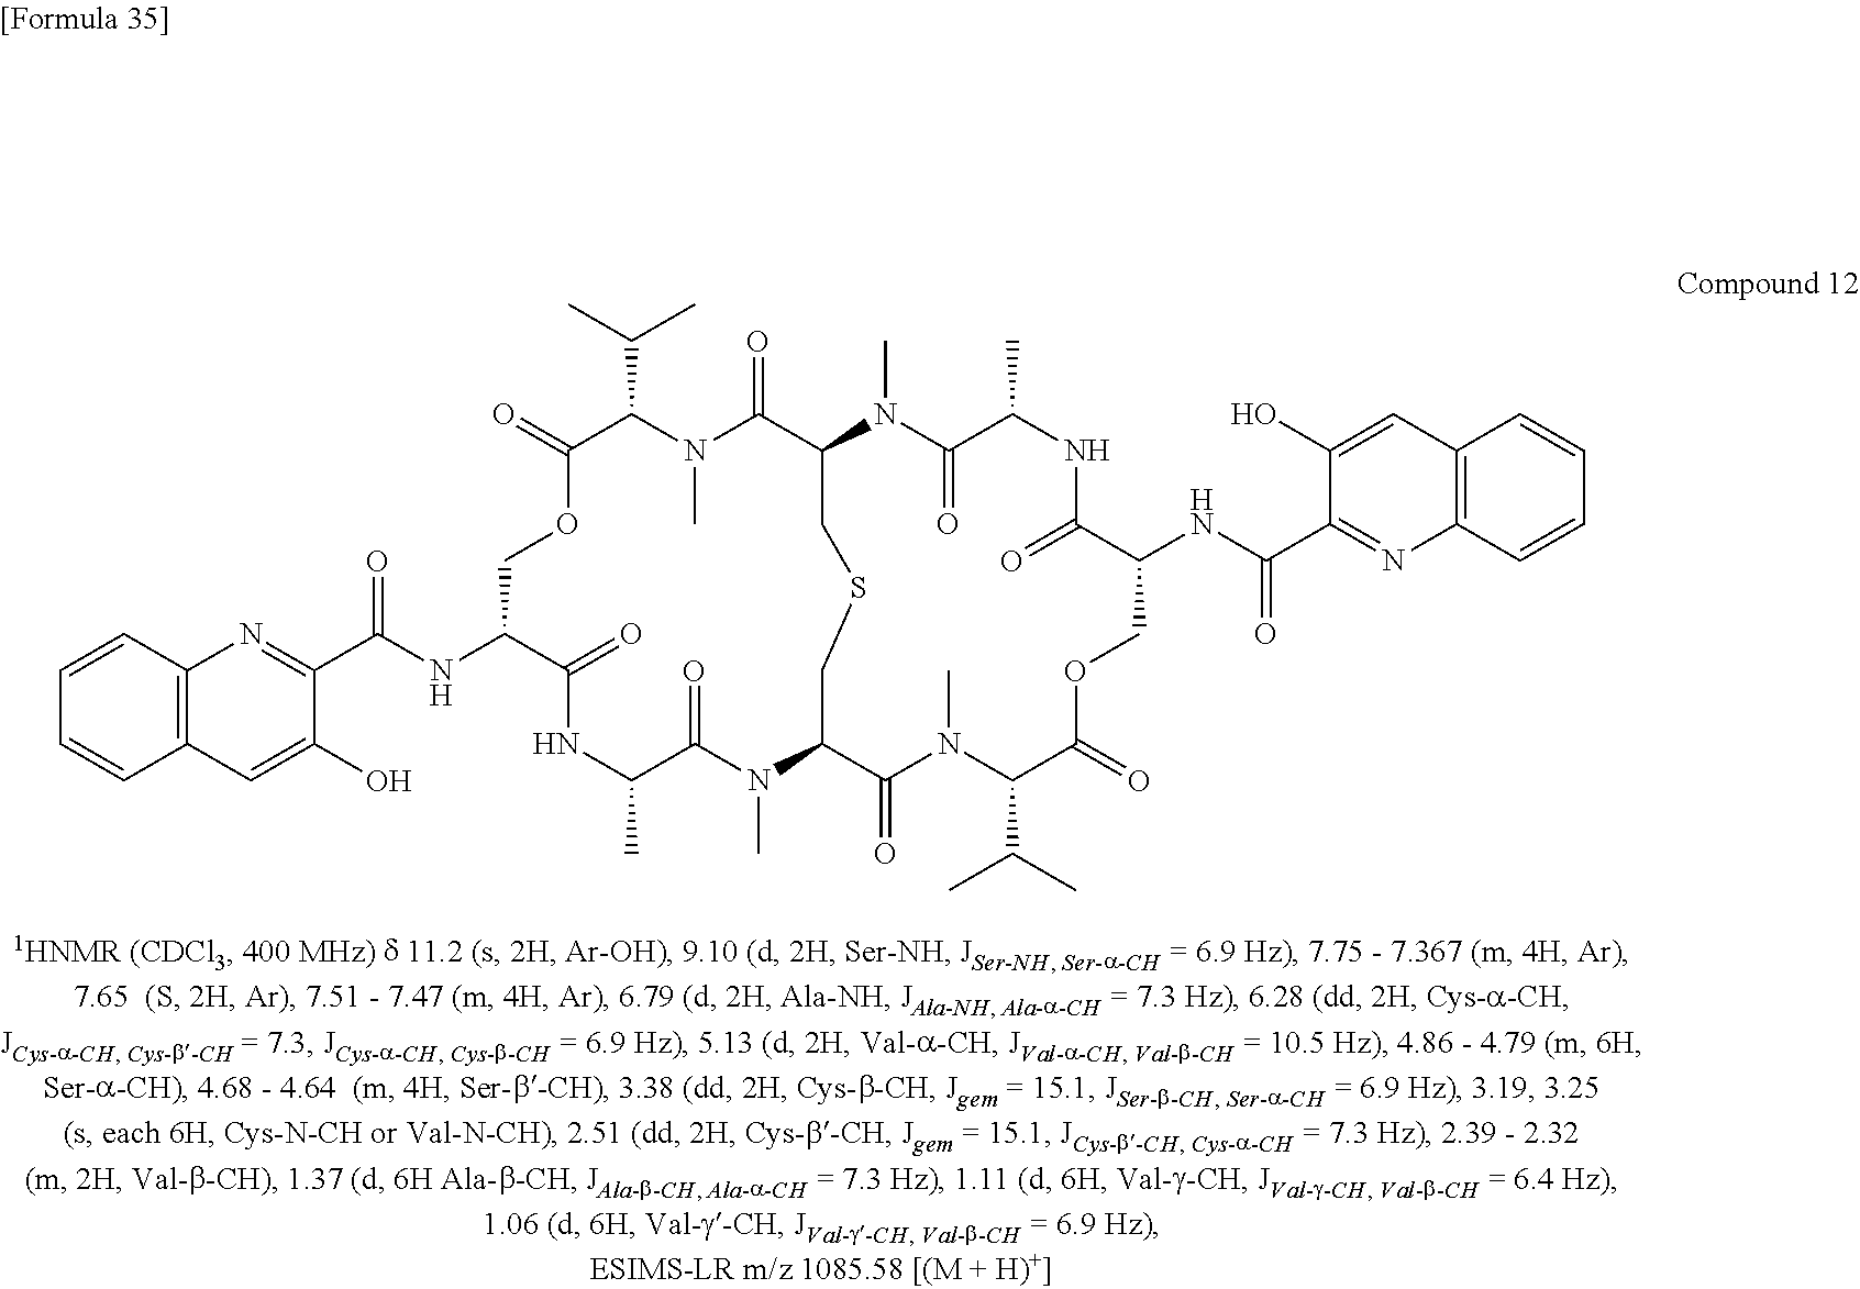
C12=C(C=CC=C1)N=C(C(NC1C(=O)NC(C)C(=O)N(C)C3C(=O)N(C)C(C(C)C)C(=O)OCC(NC(=O)C4=NC5=C(C=CC=C5)C=C4O)C(=O)NC(C)C(=O)N(C)C(C(=O)N(C)C(C(C)C)C(=O)OC1)CSC3)=O)C(O)=C2
